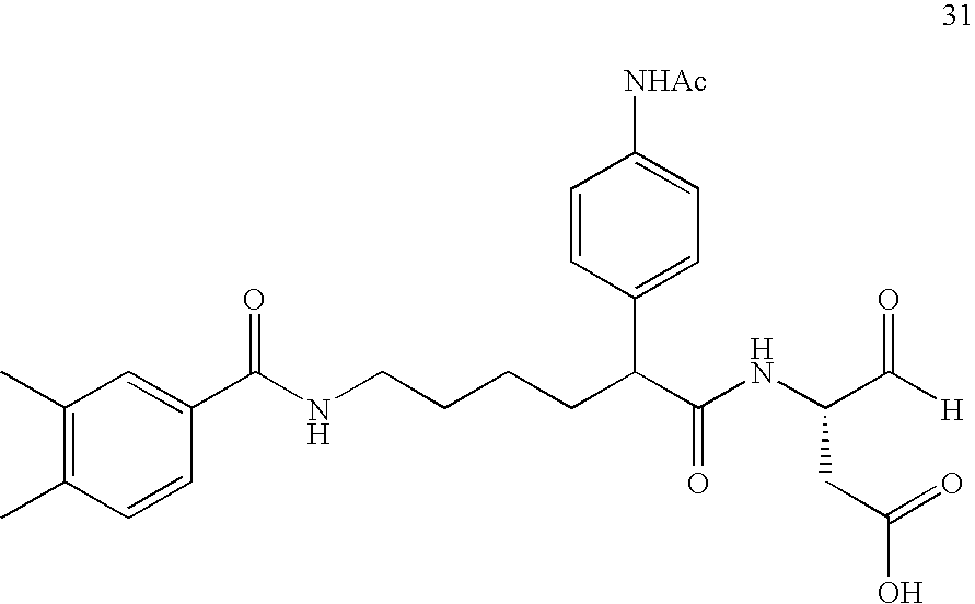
C(C(C(NC(C([H])=O)CC(O)=O)=O)C1=CC=C([NHAc])C=C1)CCCNC(C1=CC(C)=C(C)C=C1)=O
